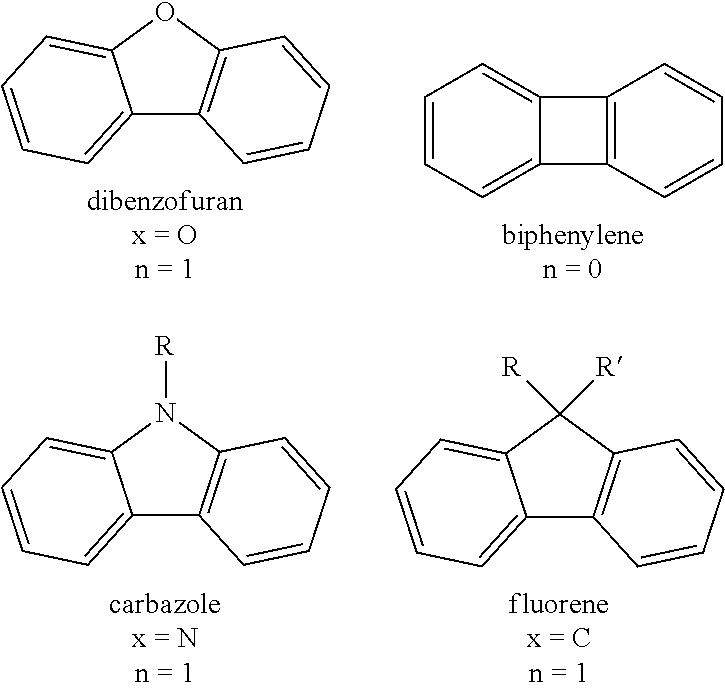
C12=CC=CC=C1C1=C2C=CC=C1.C12=CC=CC=C1OC1=C2C=CC=C1.C12=CC=CC=C1N([R])C1=C2C=CC=C1.C12=CC=CC=C1C([R])([R])C1=C2C=CC=C1
